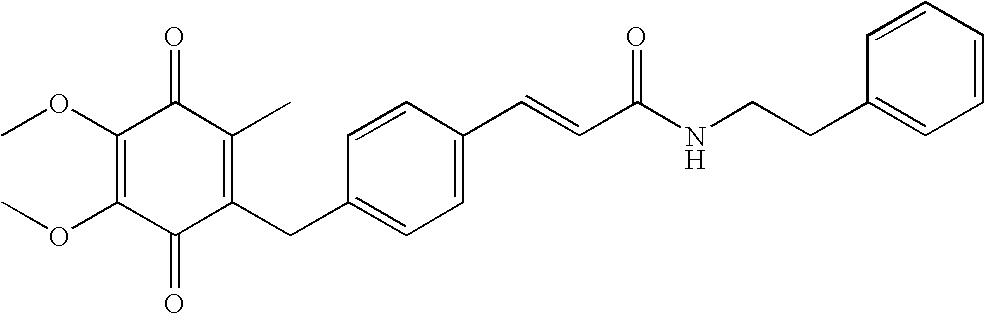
C1(=O)C(CC2=CC=C(C=CC(NCCC3=CC=CC=C3)=O)C=C2)=C(C)C(=O)C(OC)=C1OC
